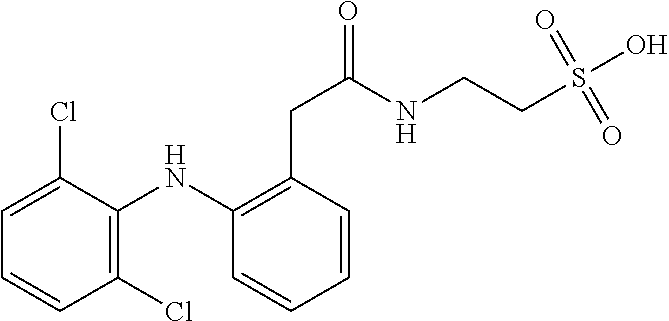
C1(Cl)=C(NC2=C(CC(=O)NCCS(O)(=O)=O)C=CC=C2)C(Cl)=CC=C1
